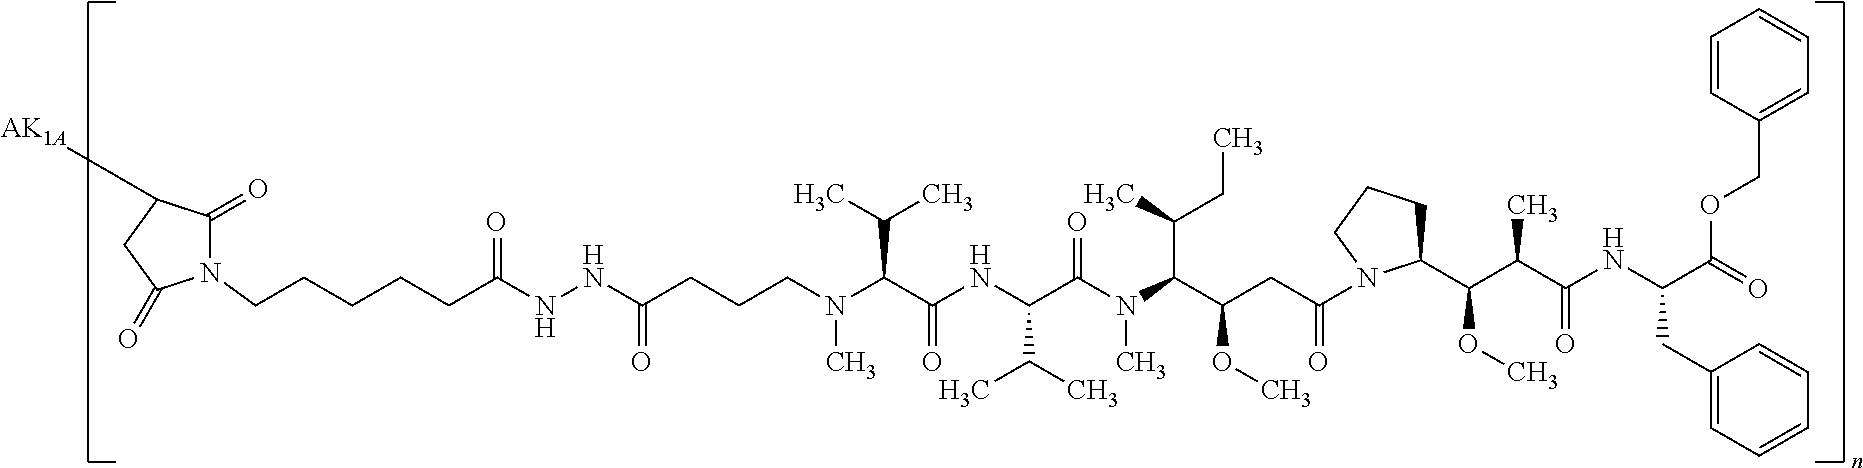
N1(CCCCCC(NNC(CCCN(C(C(NC(C(N(C(C(CC(=O)N2C(C(C(C(NC(C(=O)OCC3=CC=CC=C3)CC3=CC=CC=C3)=O)C)OC)CCC2)OC)C(C)CC)C)=O)C(C)C)=O)C(C)C)C)=O)=O)C(=O)C([AK1A])CC1=O
